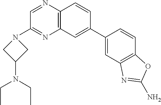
C12=C(C=C(C3=CC4=C(C=C3)OC(N)=N4)C=C1)N=C(N1CC(N(CC)CC)C1)C=N2
